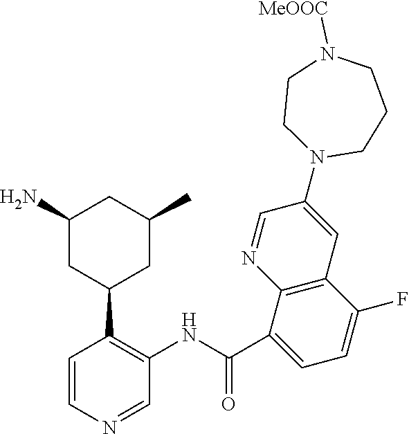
C1(N)CC(C2=C(NC(C3=CC=C(F)C4=C3N=CC(N3CCCN([MeOOC])CC3)=C4)=O)C=NC=C2)CC(C)C1
